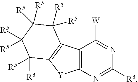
C12=C(N=C([R3])N=C1[W])[Y]C1=C2C([R5])([R5])C([R5])([R5])C([R5])([R5])C1([R3])[R5]
